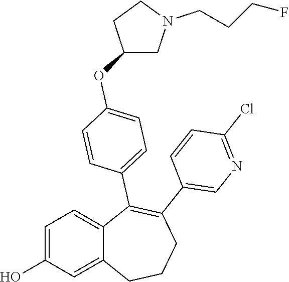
C1=C(O)C=C2C(=C1)C(C1=CC=C(OC3CN(CCCF)CC3)C=C1)=C(C1=CN=C(Cl)C=C1)CCC2
